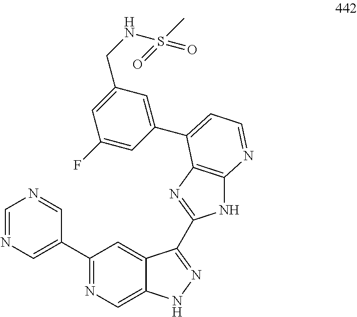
N1=CC(C2=NC=C3C(=C2)C(C2=NC4=C(N2)N=CC=C4C2=CC(CNS(=O)(C)=O)=CC(F)=C2)=NN3)=CN=C1
